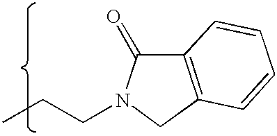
C12=C(CN(CCC)C1=O)C=CC=C2
